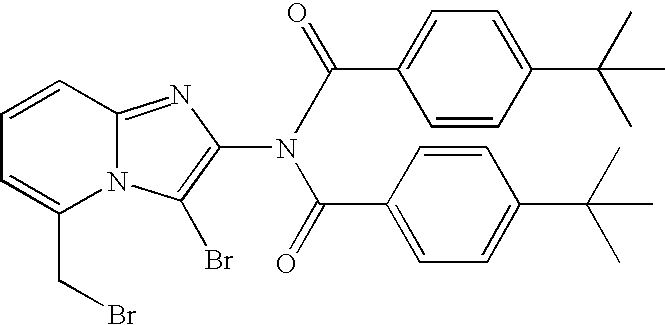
C1=CC2=NC(N(C(C3=CC=C(C(C)(C)C)C=C3)=O)C(C3=CC=C(C(C)(C)C)C=C3)=O)=C(Br)N2C(CBr)=C1
